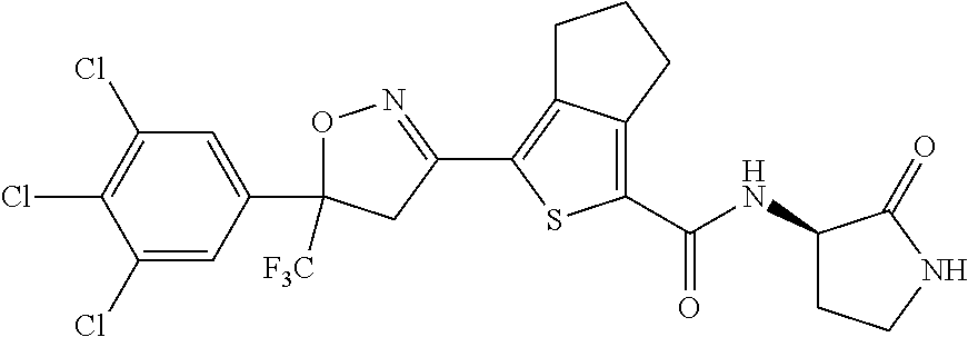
O1C(C2=CC(Cl)=C(Cl)C(Cl)=C2)([F3C])CC(C2=C3C(=C(C(=O)NC4CCNC4=O)S2)CCC3)=N1
